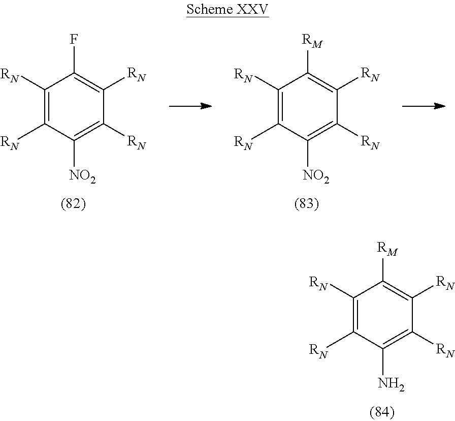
C1([RN])=C([RN])C([NO2])=C([RN])C([RN])=C1[RM].C1([RN])=C([RN])C([NO2])=C([RN])C([RN])=C1F.C1([RN])=C([RN])C(N)=C([RN])C([RN])=C1[RM]
